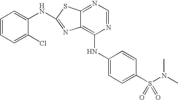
N1=CN=C2C(=C1NC1=CC=C(S(N(C)C)(=O)=O)C=C1)N=C(NC1=CC=CC=C1Cl)S2
